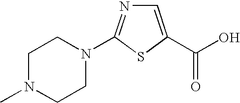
C1N(C)CCN(C2=NC=C(C(=O)O)S2)C1
